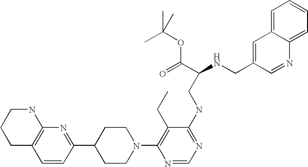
C1=CC(C2CCN(C3=C(CC)C(NCC(NCC4=CC5=CC=CC=C5N=C4)C(=O)OC(C)(C)C)=NC=N3)CC2)=NC2=C1CCCN2
